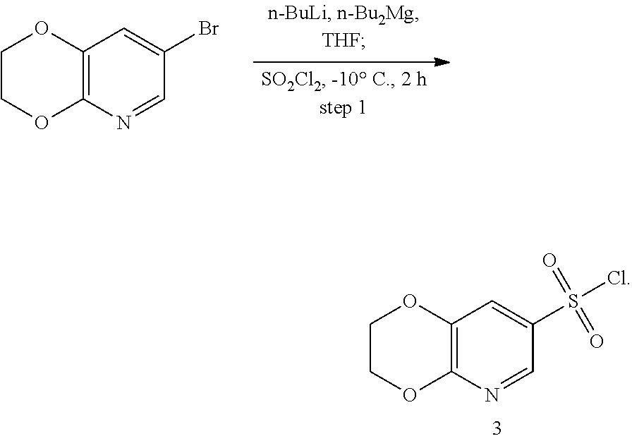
C12=C(N=CC(Br)=C1)OCCO2.C12=C(N=CC(S(Cl)(=O)=O)=C1)OCCO2
